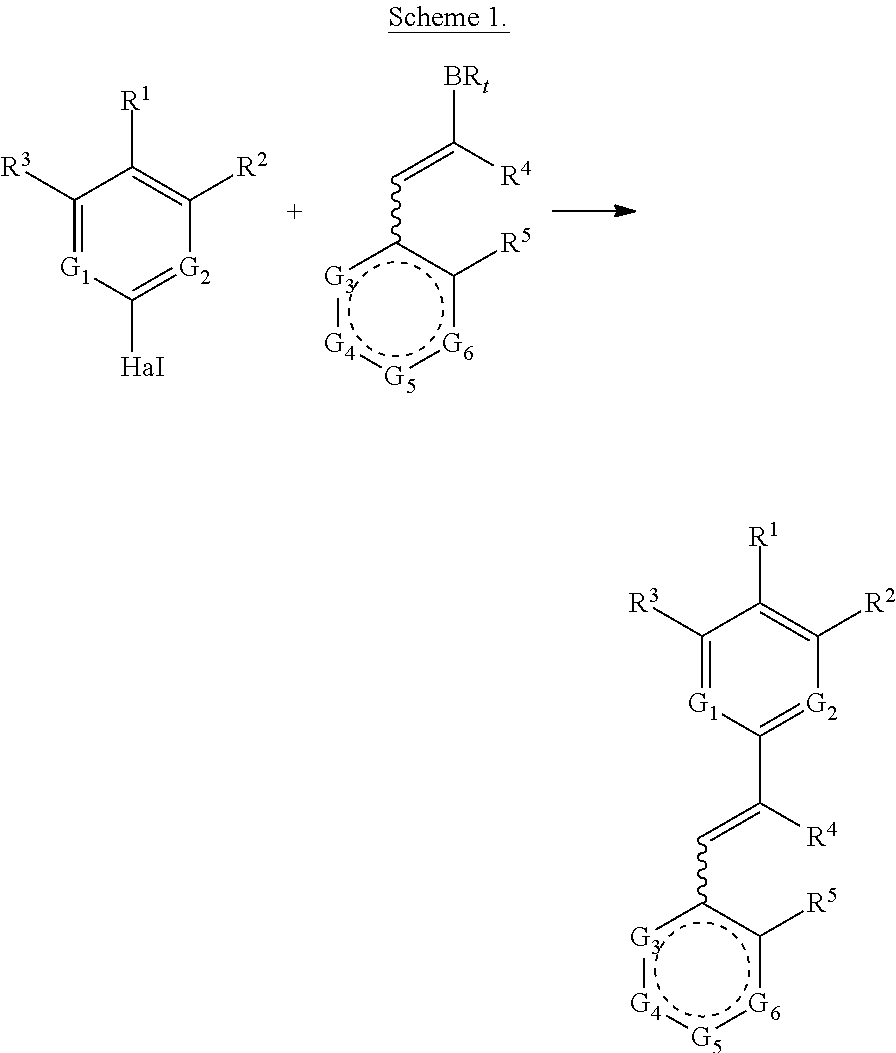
C1([R3])=[G1]C([HaI])=[G2]C([R2])=C1[R1].C(=C([R4])[BRt])c1[G3]:[G4]:[G5]:[G6]c1[R5].C(=C([R4])C1=[G2]C([R2])=C([R1])C([R3])=[G1]1)c1[G3]:[G4]:[G5]:[G6]c1[R5]
